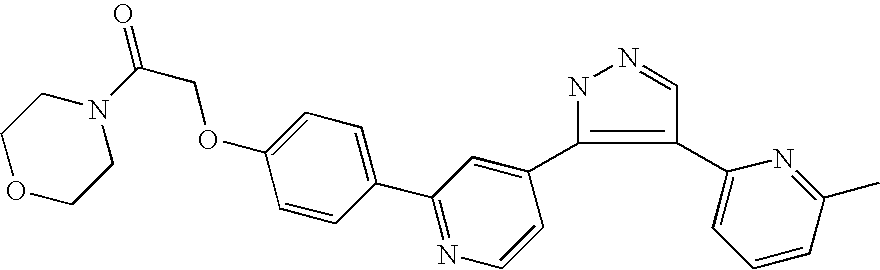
N1C(C2=CC(C3=CC=C(OCC(=O)N4CCOCC4)C=C3)=NC=C2)=C(C2=CC=CC(C)=N2)C=N1
